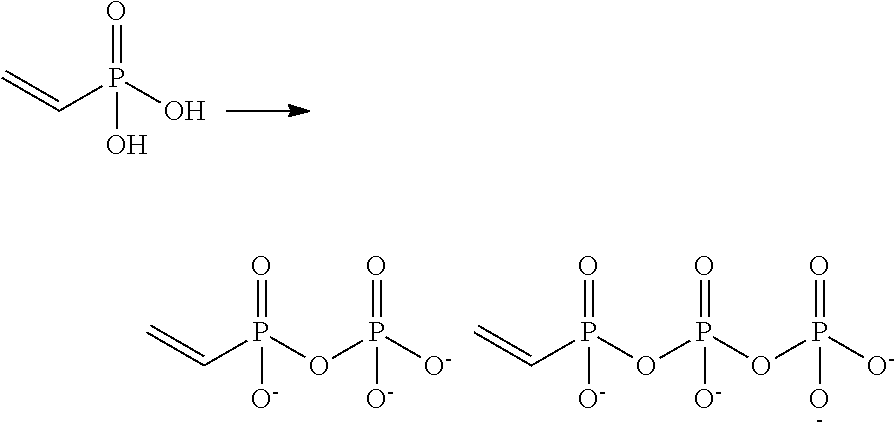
C=CP(O)(=O)O.C=CP(OP([O-])(=O)[O-])(=O)[O-].C=CP(OP(OP([O-])(=O)O)(=O)[O-])(=O)[O-]
